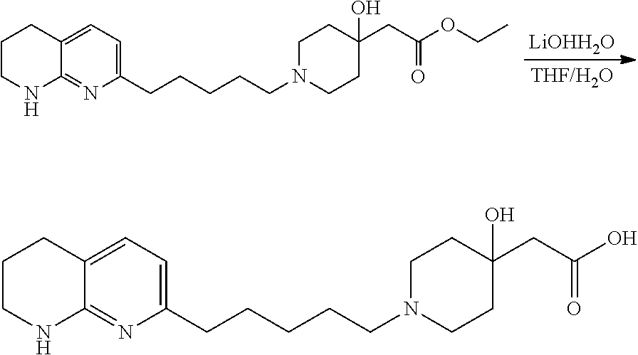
C1(CCCCCN2CCC(CC(=O)OCC)(O)CC2)=CC=C2C(=N1)NCCC2.[LiOHH2O].C1(CCCCCN2CCC(CC(=O)O)(O)CC2)=CC=C2C(=N1)NCCC2
